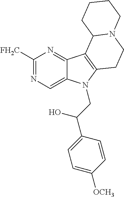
C1([FH2C])=NC=C2C(=N1)C1=C(N2CC(C2=CC=C([OCH3])C=C2)O)CCN2C1CCCC2
